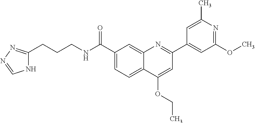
C1(C(NCCCC2=NN=CN2)=O)=CC=C2C(=C1)N=C(C1=CC(OC)=NC(C)=C1)C=C2OCC
